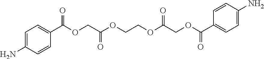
C1=C(N)C=CC(C(OCC(OCCOC(COC(=O)C2=CC=C(N)C=C2)=O)=O)=O)=C1
